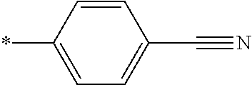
C1=CC(*)=CC=C1C#N
